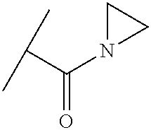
C(N1CC1)(C(C)C)=O
